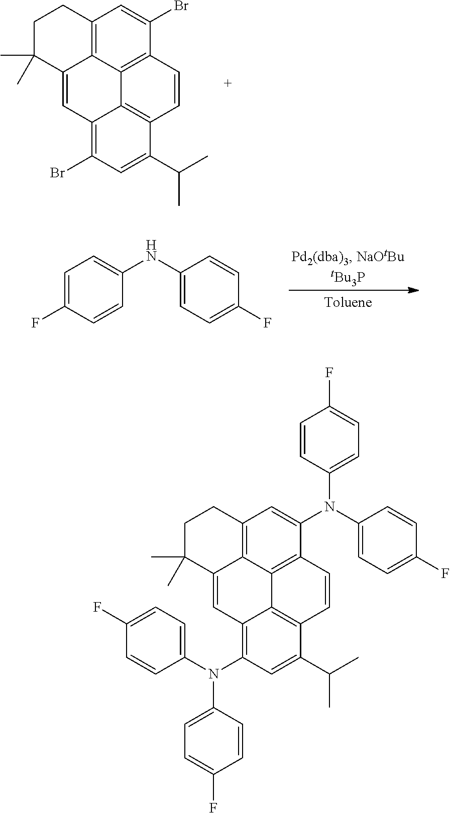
C1C(C)(C)C2=CC3=C(Br)C=C(C(C)C)C4=C3C3=C(C(Br)=CC(=C23)C1)C=C4.C1=C(F)C=CC(NC2=CC=C(F)C=C2)=C1.C1C(C)(C)C2=CC3=C(N(C4=CC=C(F)C=C4)C4=CC=C(F)C=C4)C=C(C(C)C)C4=C3C3=C(C(N(C5=CC=C(F)C=C5)C5=CC=C(F)C=C5)=CC(=C23)C1)C=C4
